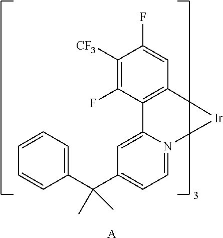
C1([CF3])=C(F)C2=C(C=C1F)[Ir]N1=CC=C(C(C3=CC=CC=C3)(C)C)C=C21.[A]
